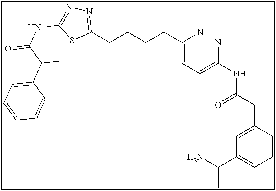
C(=CC=C(N)NC(CC1=CC(C(N)C)=CC=C1)=O)(N)CCCCC1=NN=C(NC(=O)C(C2=CC=CC=C2)C)S1
